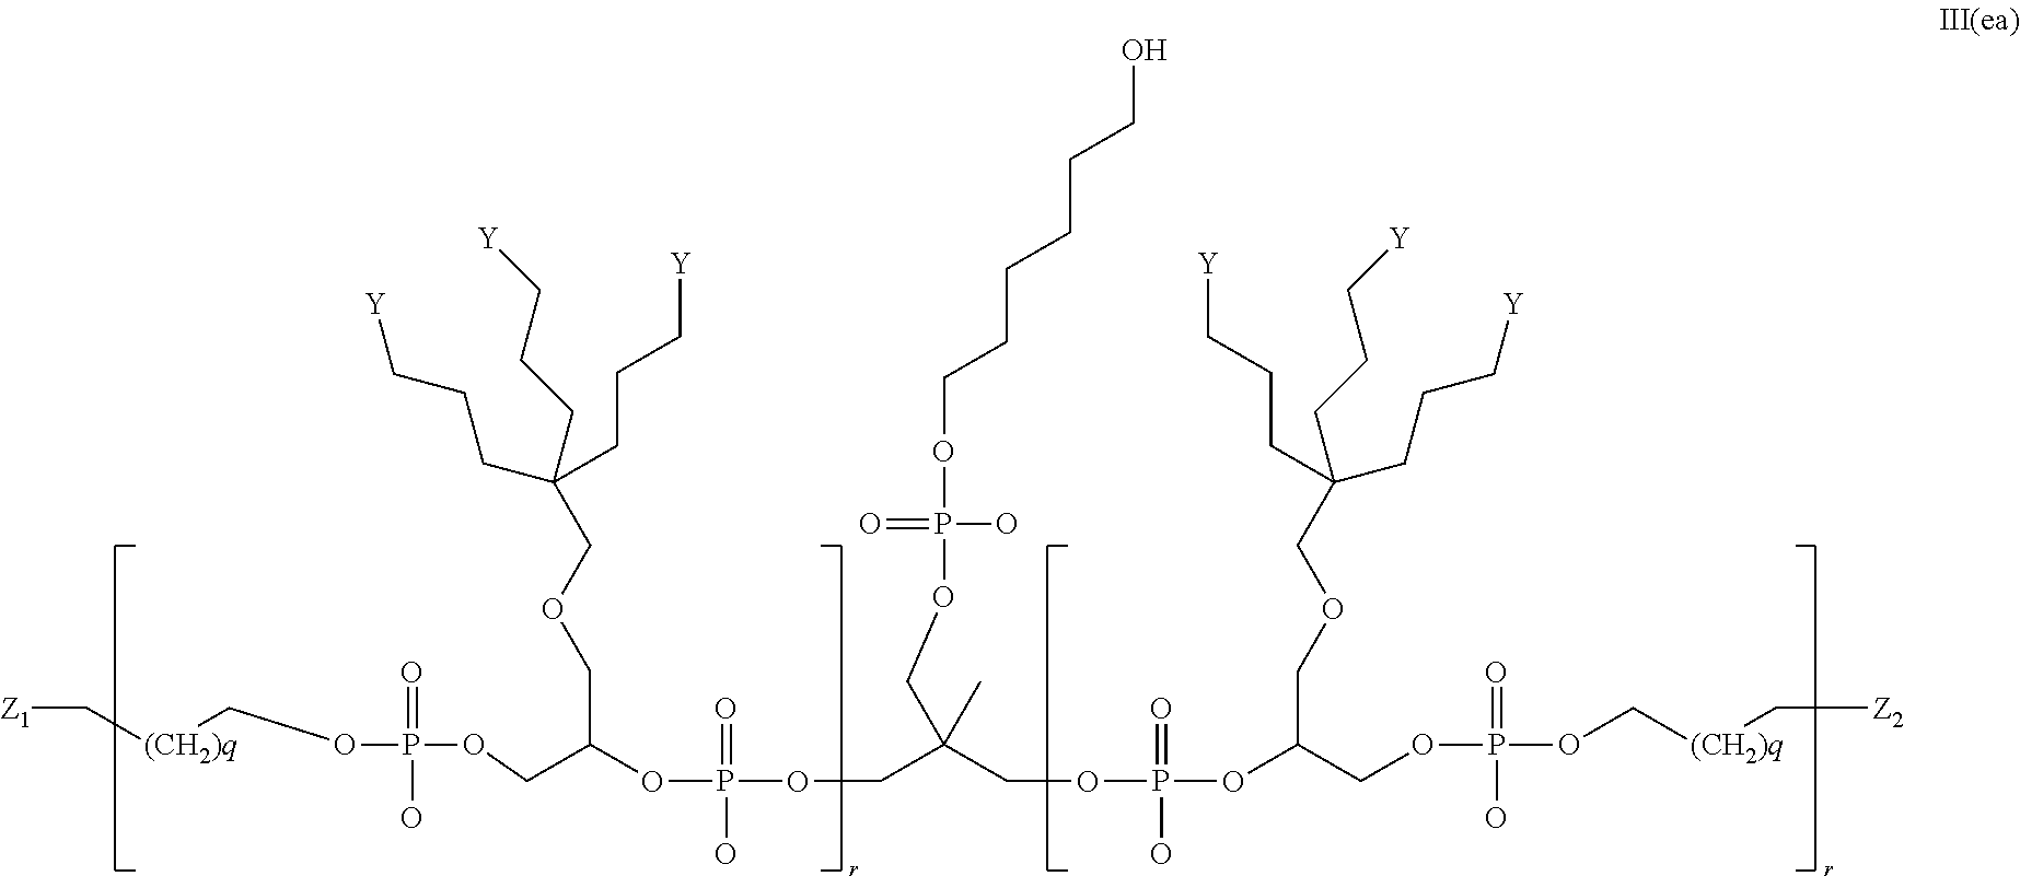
[Z1]C[(CH2)q]COP(OCC(OP(OCC(COP(OC(COP(OC[(CH2)q]C[Z2])(=O)O)COCC(CCC[Y])(CCC[Y])CCC[Y])(=O)O)(C)COP(=O)(O)OCCCCCCO)(=O)O)COCC(CCC[Y])(CCC[Y])CCC[Y])(=O)O
